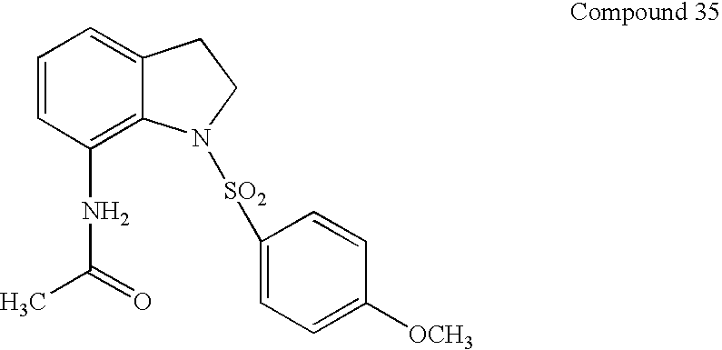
N(C1=C2C(=CC=C1)CCN2[SO2]C1=CC=C([OCH3])C=C1)C(C)=O
